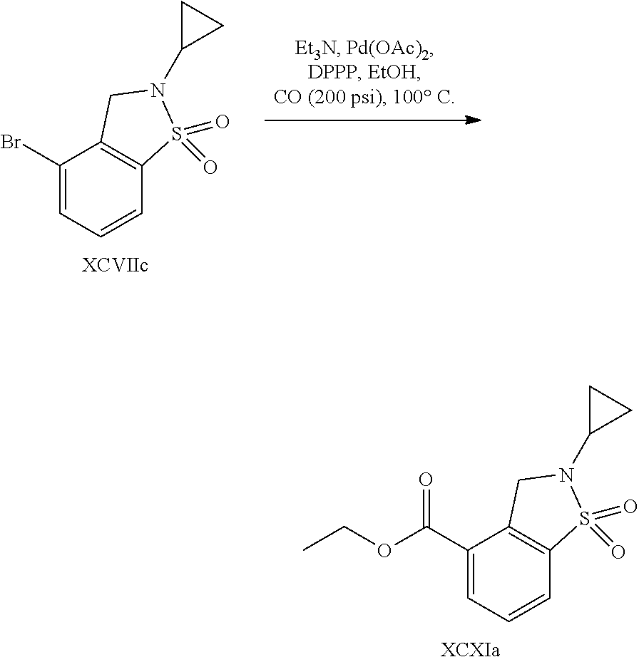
C(C1=CC=CC2=C1CN(C1CC1)S2(=O)=O)(=O)OCC.[XCXIa].BrC1=CC=CC2=C1CN(C1CC1)S2(=O)=O.[XCVIIc]
